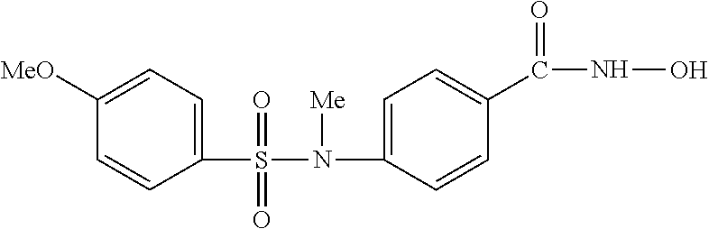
C1(S(N(C2=CC=C(C(NO)=O)C=C2)[Me])(=O)=O)=CC=C([MeO])C=C1
